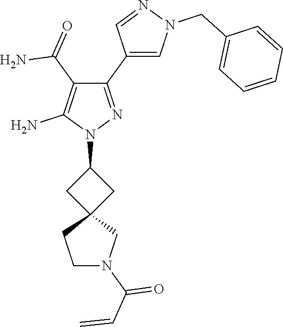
N1(C2CC3(C2)CCN(C(C=C)=O)C3)N=C(C2=CN(CC3=CC=CC=C3)N=C2)C(C(=O)N)=C1N
